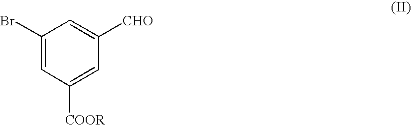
C1(Br)=CC([COOR])=CC([CHO])=C1
